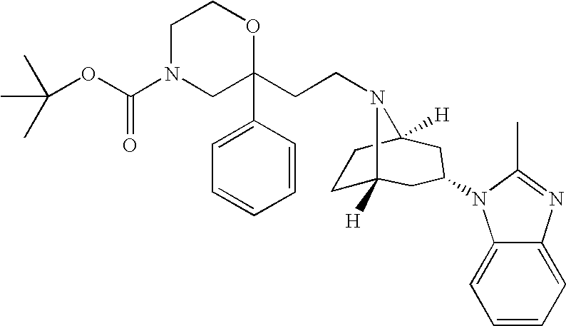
C1N(C(OC(C)(C)C)=O)CC(C2=CC=CC=C2)(CCN2C3([H])CCC2([H])CC(N2C4=CC=CC=C4N=C2C)C3)OC1
